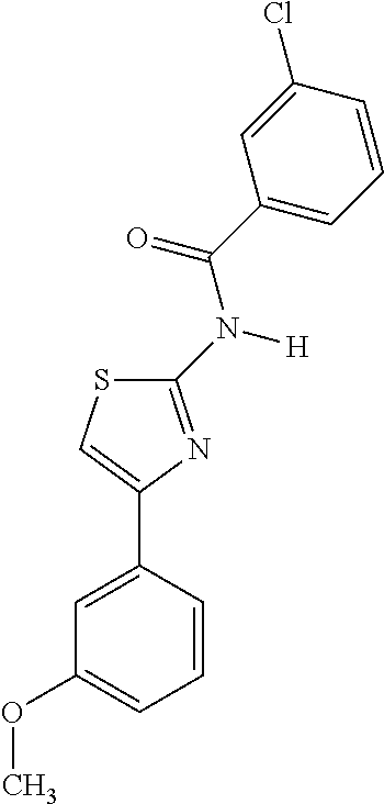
C1(N([H])C(C2=CC=CC(Cl)=C2)=O)=NC(C2=CC(OC)=CC=C2)=CS1
